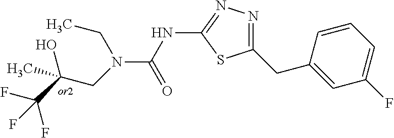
N(C(NC1=NN=C(CC2=CC(F)=CC=C2)S1)=O)(CC)CC(O)(C)C(F)(F)F
